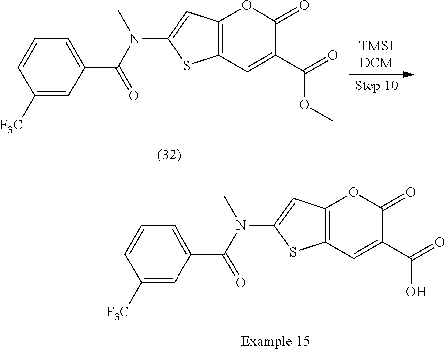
C12=C(C=C(C(=O)OC)C(=O)O1)SC(N(C(=O)C1=CC=CC([F3C])=C1)C)=C2.C12=C(C=C(C(=O)O)C(=O)O1)SC(N(C(=O)C1=CC=CC([F3C])=C1)C)=C2
